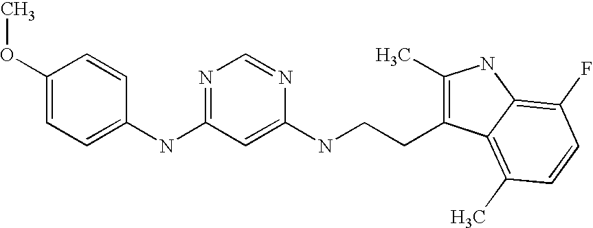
C1(OC)=CC=C(NC2=NC=NC(NCCC3=C(C)NC4=C(F)C=CC(C)=C34)=C2)C=C1
